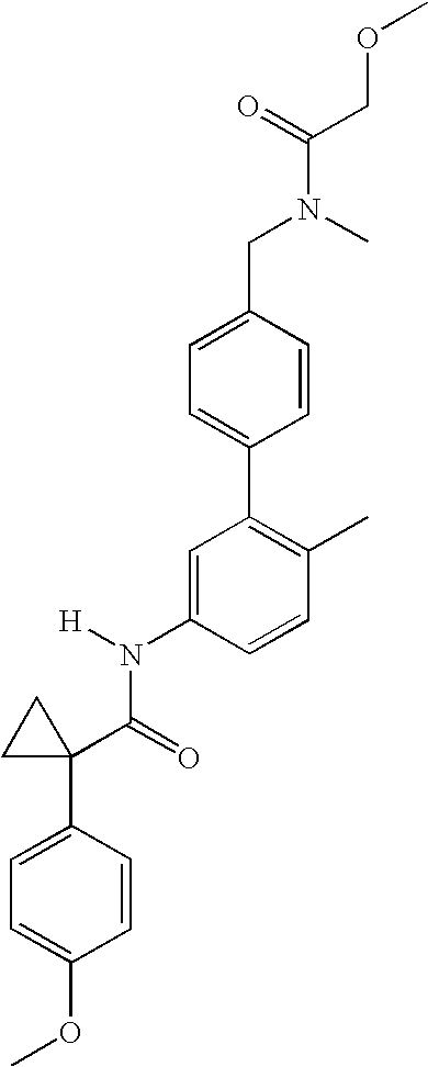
C1=C(N(C(C2(C3=CC=C(OC)C=C3)CC2)=O)[H])C=CC(C)=C1C1=CC=C(CN(C)C(COC)=O)C=C1
